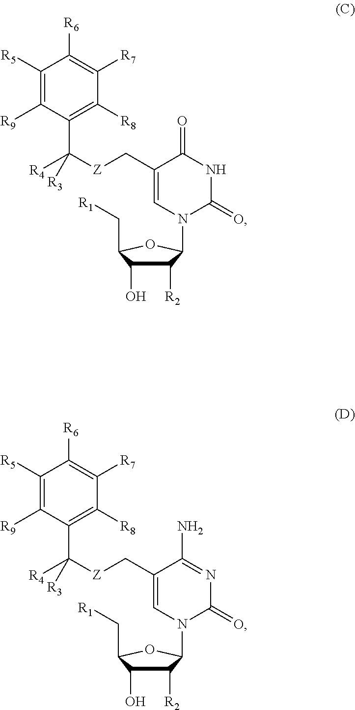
C1([R2])C(O)C(C[R1])OC1N1C=C(C[Z]C(C2=C([R8])C([R7])=C([R6])C([R5])=C2[R9])([R4])[R3])C(=O)NC1=O.C1([R2])C(O)C(C[R1])OC1N1C=C(C[Z]C(C2=C([R8])C([R7])=C([R6])C([R5])=C2[R9])([R4])[R3])C(N)=NC1=O
